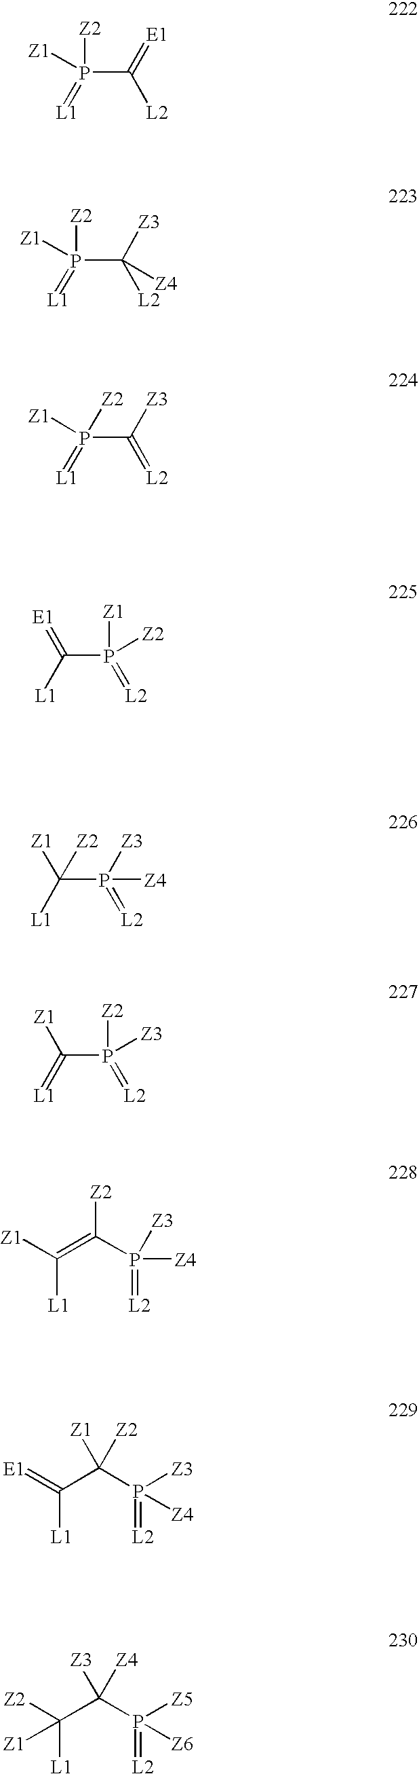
[L2]C(P(=[L1])([Z2])[Z1])=[E1].[L2]C(P(=[L1])([Z2])[Z1])([Z3])[Z4].[L2]=C(P(=[L1])([Z2])[Z1])[Z3].[L2]=P(C([L1])=[E1])([Z1])[Z2].[L2]=P(C([L1])([Z1])[Z2])([Z3])[Z4].[L2]=P(C(=[L1])[Z1])([Z2])[Z3].[L2]=P(C(=C([Z1])[L1])[Z2])([Z3])[Z4].[L2]=P(C(C(=[E1])[L1])([Z1])[Z2])([Z3])[Z4].[L2]=P(C(C([Z2])([L1])[Z1])([Z3])[Z4])([Z5])[Z6]
